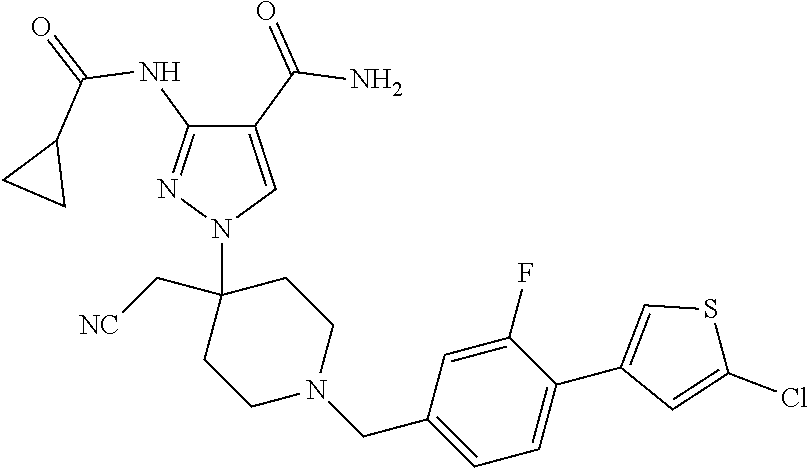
C1(C(=O)N)=CN(C2(C[NC])CCN(CC3=CC=C(C4=CSC(Cl)=C4)C(F)=C3)CC2)N=C1NC(=O)C1CC1
